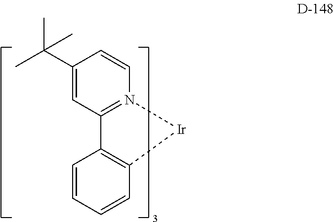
C1=CN2=C(C=C1C(C)(C)C)C1=C(C=CC=C1)[Ir]2
